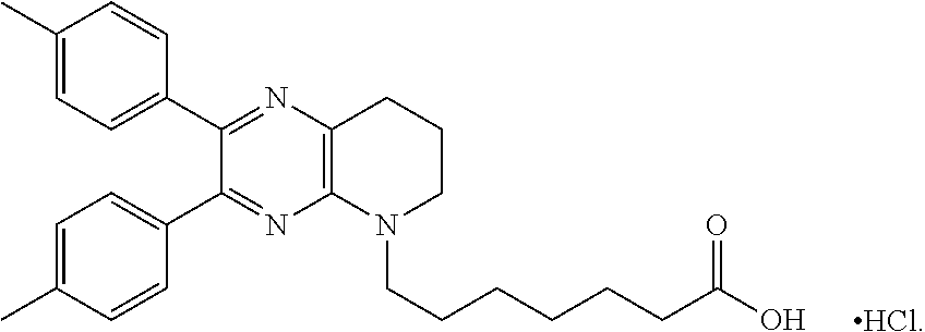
C1(C)=CC=C(C2=NC3=C(N=C2C2=CC=C(C)C=C2)N(CCCCCCC(O)=O)CCC3)C=C1.[HCl]
